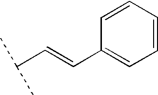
C1=CC=CC(C=CC(C)C)=C1
